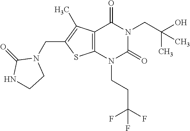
C12=C(N(CCC(F)(F)F)C(=O)N(CC(O)(C)C)C1=O)SC(CN1C(=O)NCC1)=C2C
